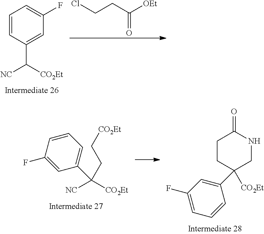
ClCCC([OEt])=O.C1=CC(C([CO2Et])[NC])=CC(F)=C1.C1=CC(F)=CC(C([NC])([CO2Et])CC[CO2Et])=C1.C1CC([CO2Et])(C2=CC(F)=CC=C2)CNC1=O
